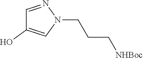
C1=NN(CCC[NHBoc])C=C1O
